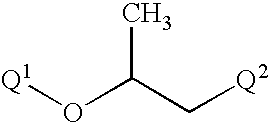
[Q1]OC(C[Q2])C
